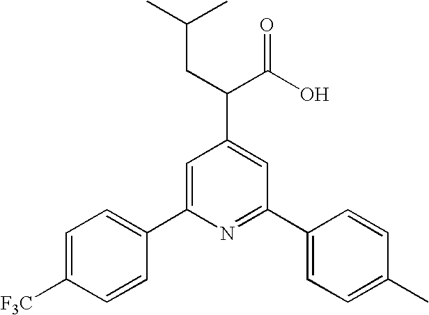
C1=C(C2=CC=C([F3C])C=C2)N=C(C2=CC=C(C)C=C2)C=C1C(C(O)=O)CC(C)C
